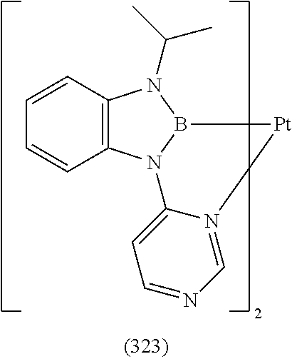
C12=C(N3B(N1C(C)C)[Pt]N1=CN=CC=C31)C=CC=C2
